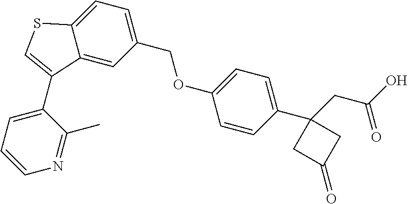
C12=CC(COC3=CC=C(C4(CC(=O)O)CC(=O)C4)C=C3)=CC=C1SC=C2C1=CC=CN=C1C
